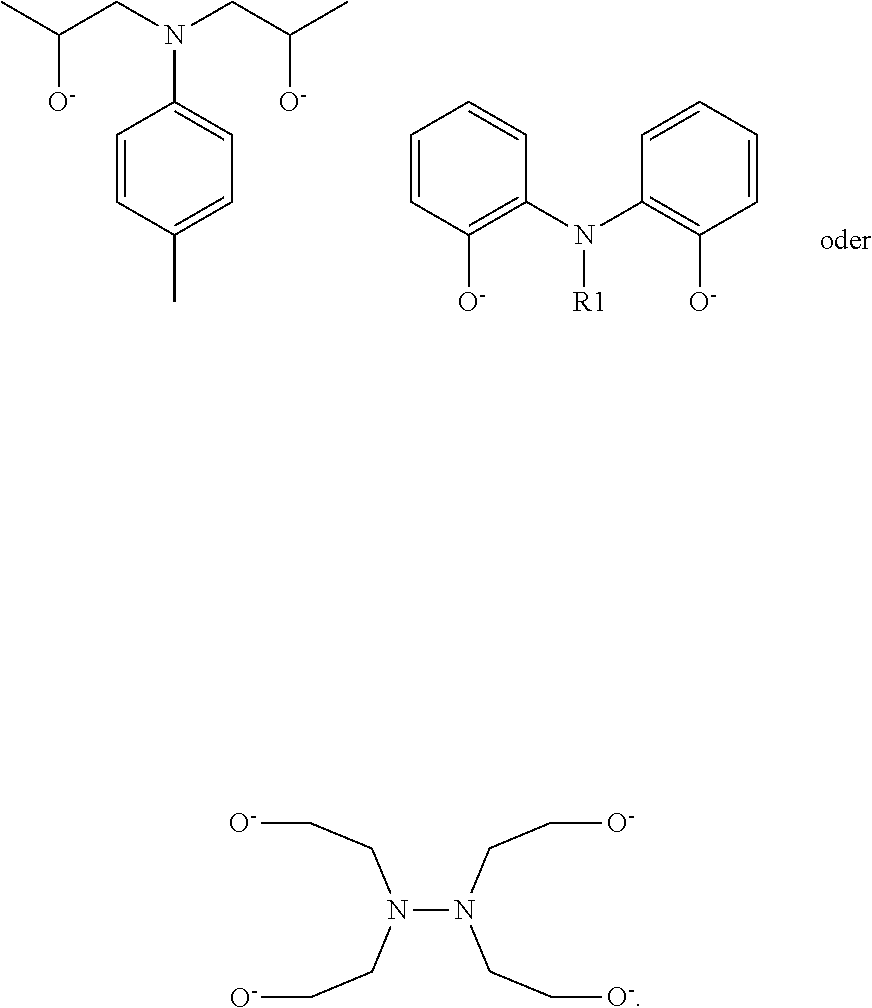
C1=CC(C)=CC=C1N(CC(C)[O-])CC(C)[O-].C1=CC([O-])=C(N(C2=C([O-])C=CC=C2)[R1])C=C1.C(CN(CC[O-])N(CC[O-])CC[O-])[O-]
